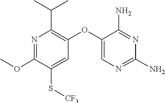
N1=C(OC)C(S[CF3])=CC(OC2=CN=C(N)N=C2N)=C1C(C)C
